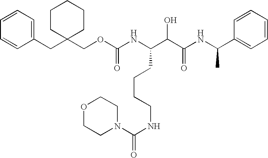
N(C(C(C(NC(C1=CC=CC=C1)C)=O)O)CCCCNC(=O)N1CCOCC1)C(OCC1(CC2=CC=CC=C2)CCCCC1)=O
